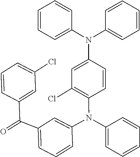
C1=CC(N(C2=CC(Cl)=C(N(C3=CC(C(C4=CC(Cl)=CC=C4)=O)=CC=C3)C3=CC=CC=C3)C=C2)C2=CC=CC=C2)=CC=C1
